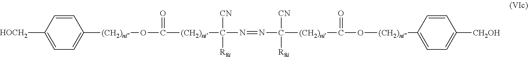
C1=CC([HOCH2])=CC=C1[(CH2)ni]OC([(CH2)ni]C(N=NC([(CH2)ni]C(O[(CH2)ni]C1=CC=C([CH2OH])C=C1)=O)([CN])[R8i])([CN])[R8i])=O
